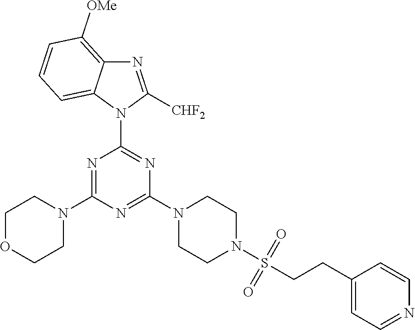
N1=C(N2CCOCC2)N=C(N2CCN(S(CCC3=CC=NC=C3)(=O)=O)CC2)N=C1N1C2=CC=CC([OMe])=C2N=C1[CHF2]
